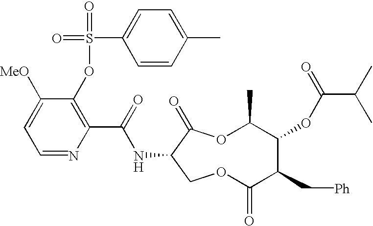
N(C1COC(=O)C(C[Ph])C(OC(C(C)C)=O)C(C)OC1=O)C(C1=C(OS(=O)(C2=CC=C(C)C=C2)=O)C([MeO])=CC=N1)=O
